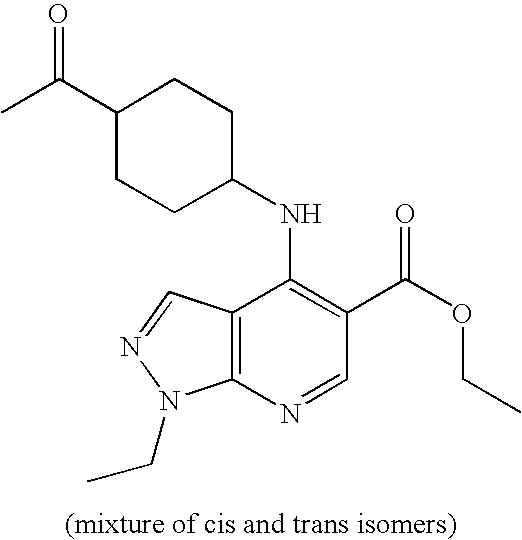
C12=C(N=CC(C(OCC)=O)=C1NC1CCC(C(C)=O)CC1)N(CC)N=C2
